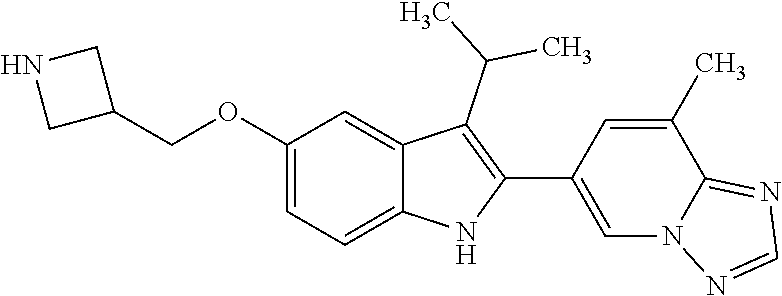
C(OC1=CC=C2C(=C1)C(C(C)C)=C(C1=CN3C(=NC=N3)C(C)=C1)N2)C1CNC1
